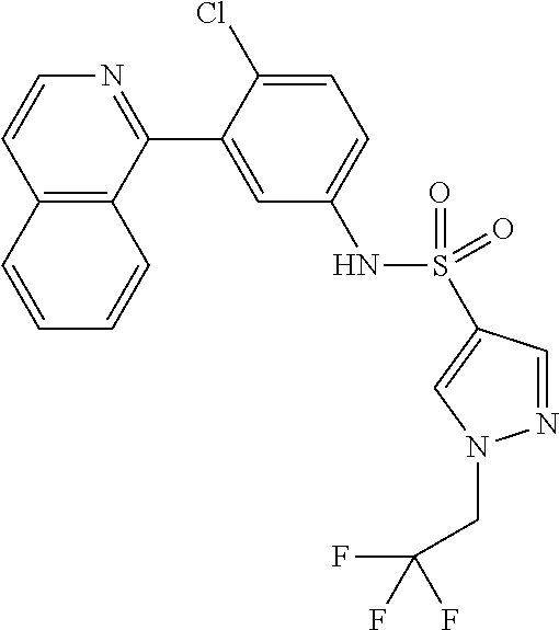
C12=C(C(C3=CC(NS(C4=CN(CC(F)(F)F)N=C4)(=O)=O)=CC=C3Cl)=NC=C1)C=CC=C2
